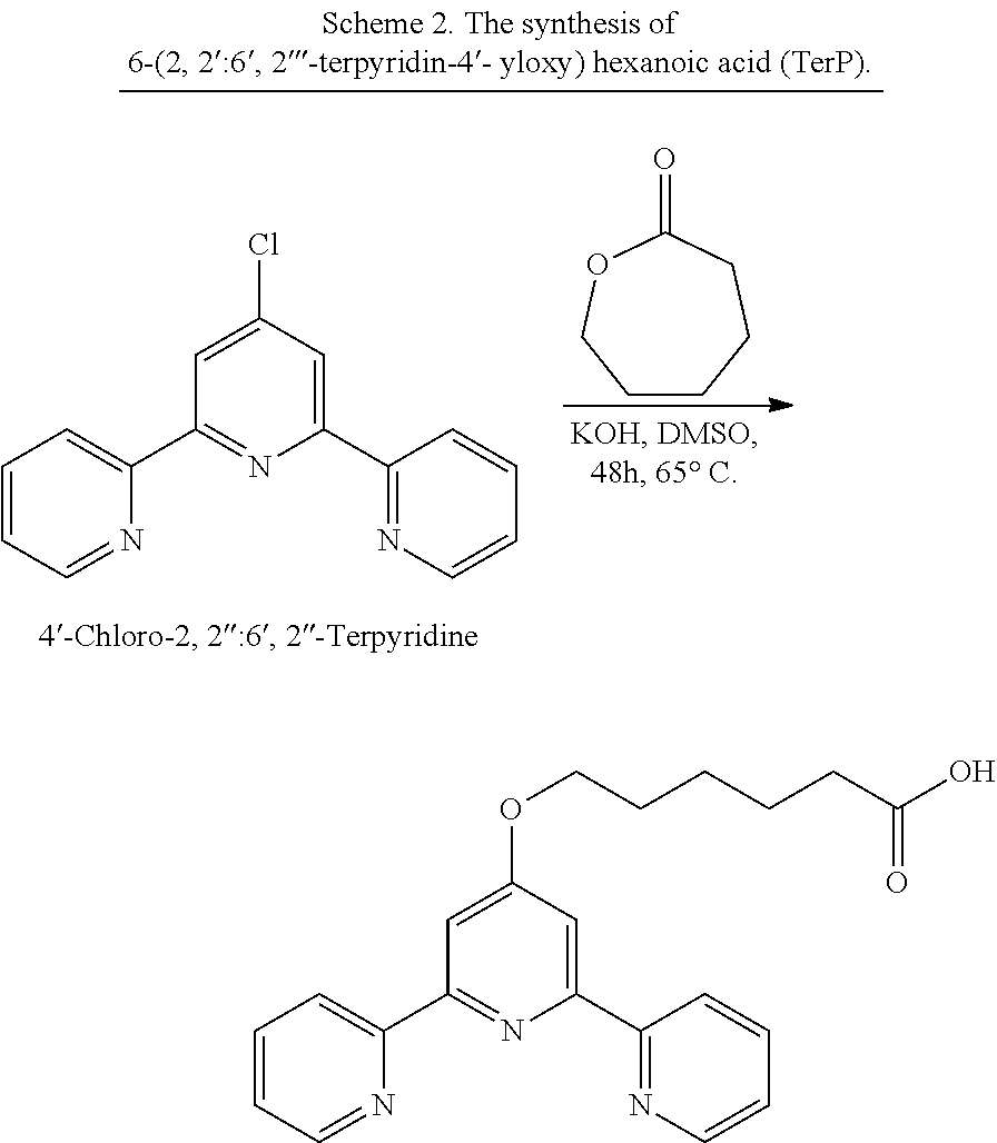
C1(=O)OCCCCC1.C1=CC=NC(C2=NC(C3=NC=CC=C3)=CC(Cl)=C2)=C1.C1=CC=NC(C2=NC(C3=NC=CC=C3)=CC(OCCCCCC(O)=O)=C2)=C1
